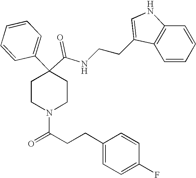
N(C(C1(C2=CC=CC=C2)CCN(C(=O)CCC2=CC=C(F)C=C2)CC1)=O)CCC1=CNC2=C1C=CC=C2
